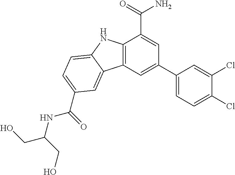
C12=C(C=C(C3=CC=C(Cl)C(Cl)=C3)C=C1C(=O)N)C1=CC(C(=O)NC(CO)CO)=CC=C1N2
